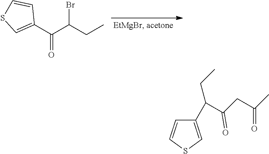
C1(C(C(CC)Br)=O)=CSC=C1.C1(C(C(CC(C)=O)=O)CC)=CSC=C1
